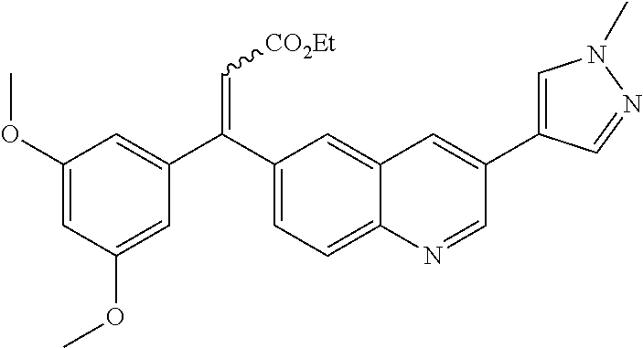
C1(C(C2=CC=C3C(=C2)C=C(C2=CN(C)N=C2)C=N3)=C[CO2Et])=CC(OC)=CC(OC)=C1
